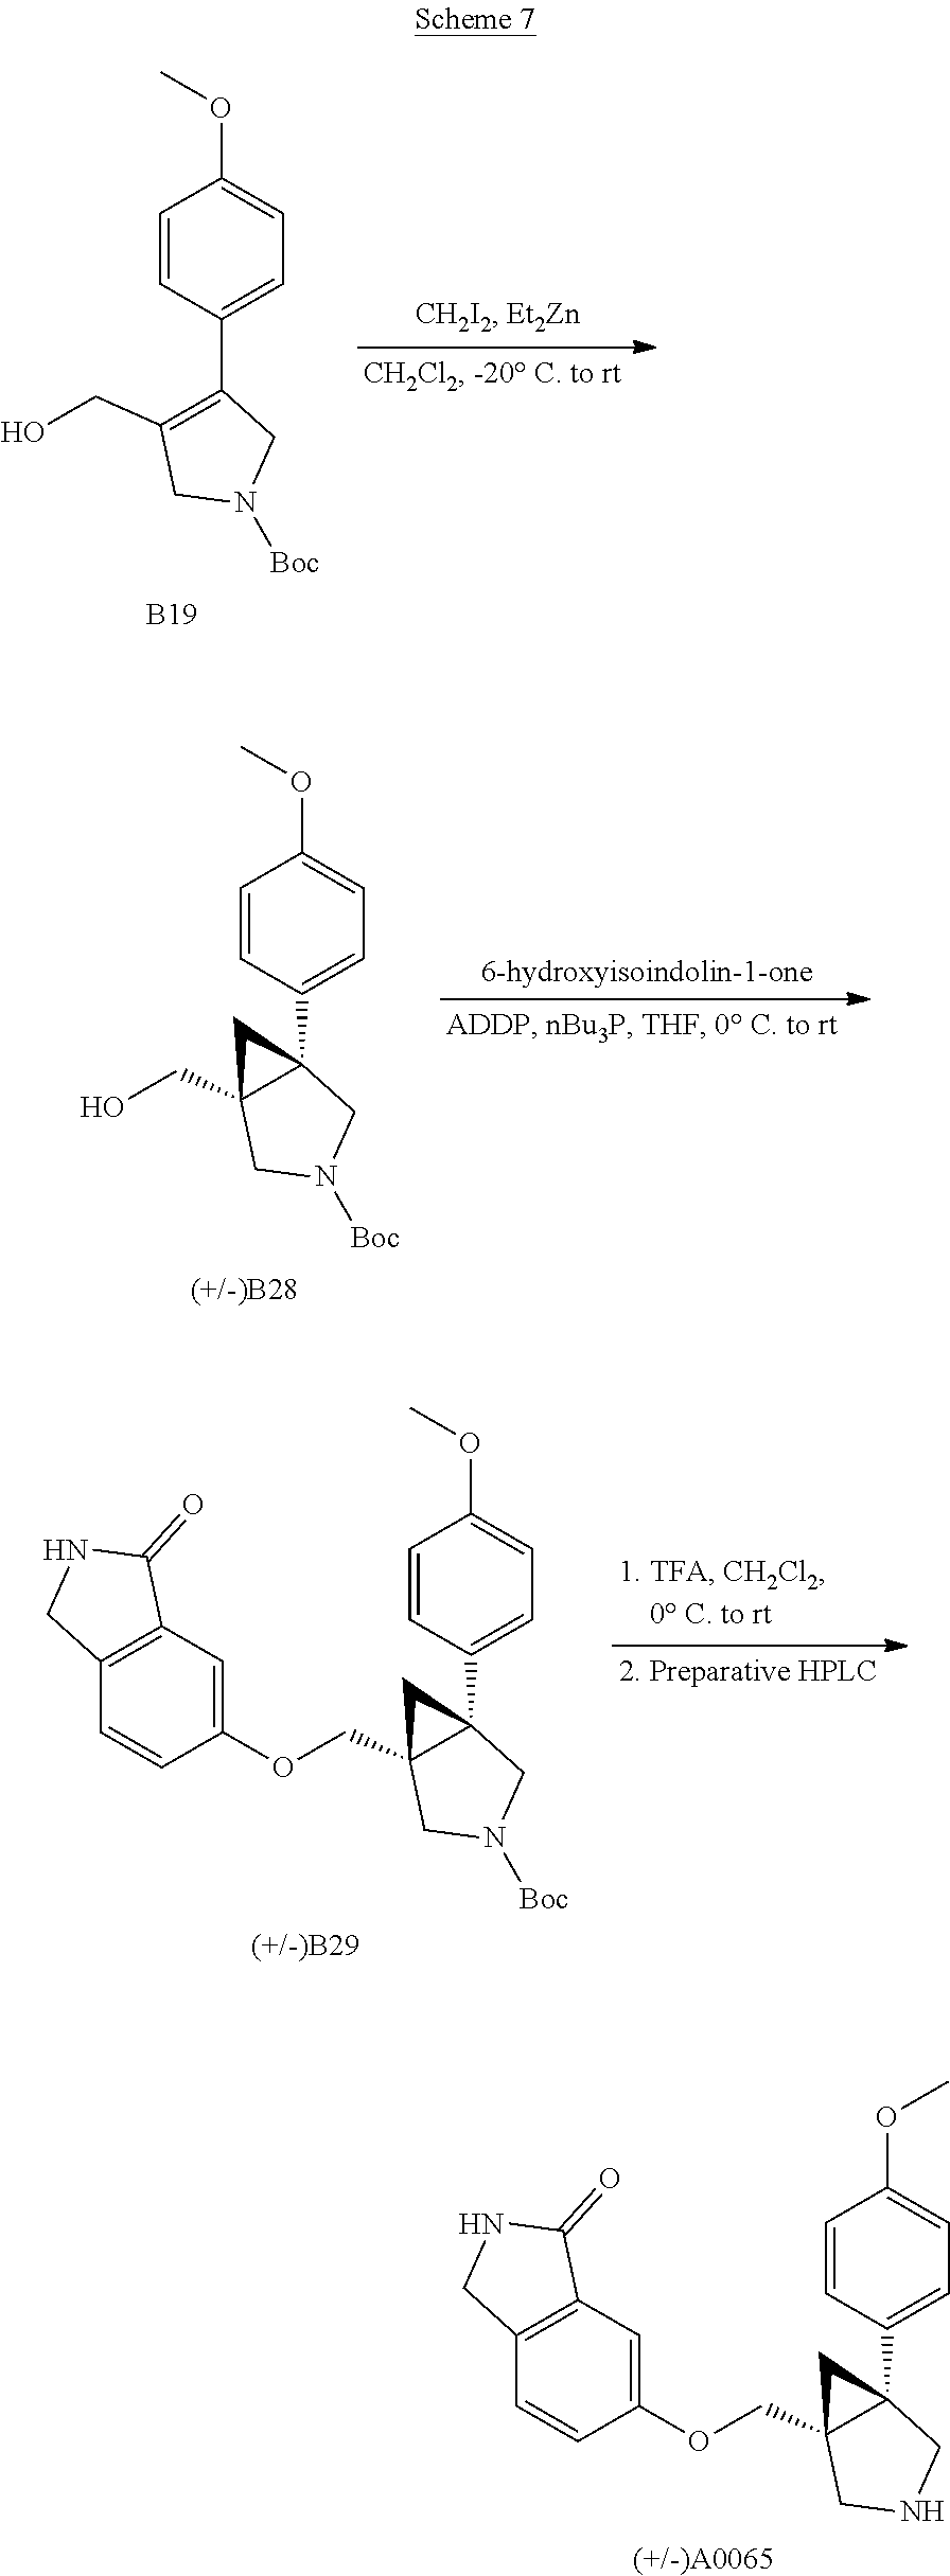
C1(OC)=CC=C(C2=C(CO)CN([Boc])C2)C=C1.[B19].C1(OC)=CC=C(C23C(CO)(CN([Boc])C2)C3)C=C1.[(+/-)B28].C1(OC)=CC=C(C23C(COC4=CC5=C(C=C4)CNC5=O)(CN([Boc])C2)C3)C=C1.[(+/-)B29].C1(OC)=CC=C(C23C(COC4=CC5=C(C=C4)CNC5=O)(CNC2)C3)C=C1.[(+/-)A0065]
